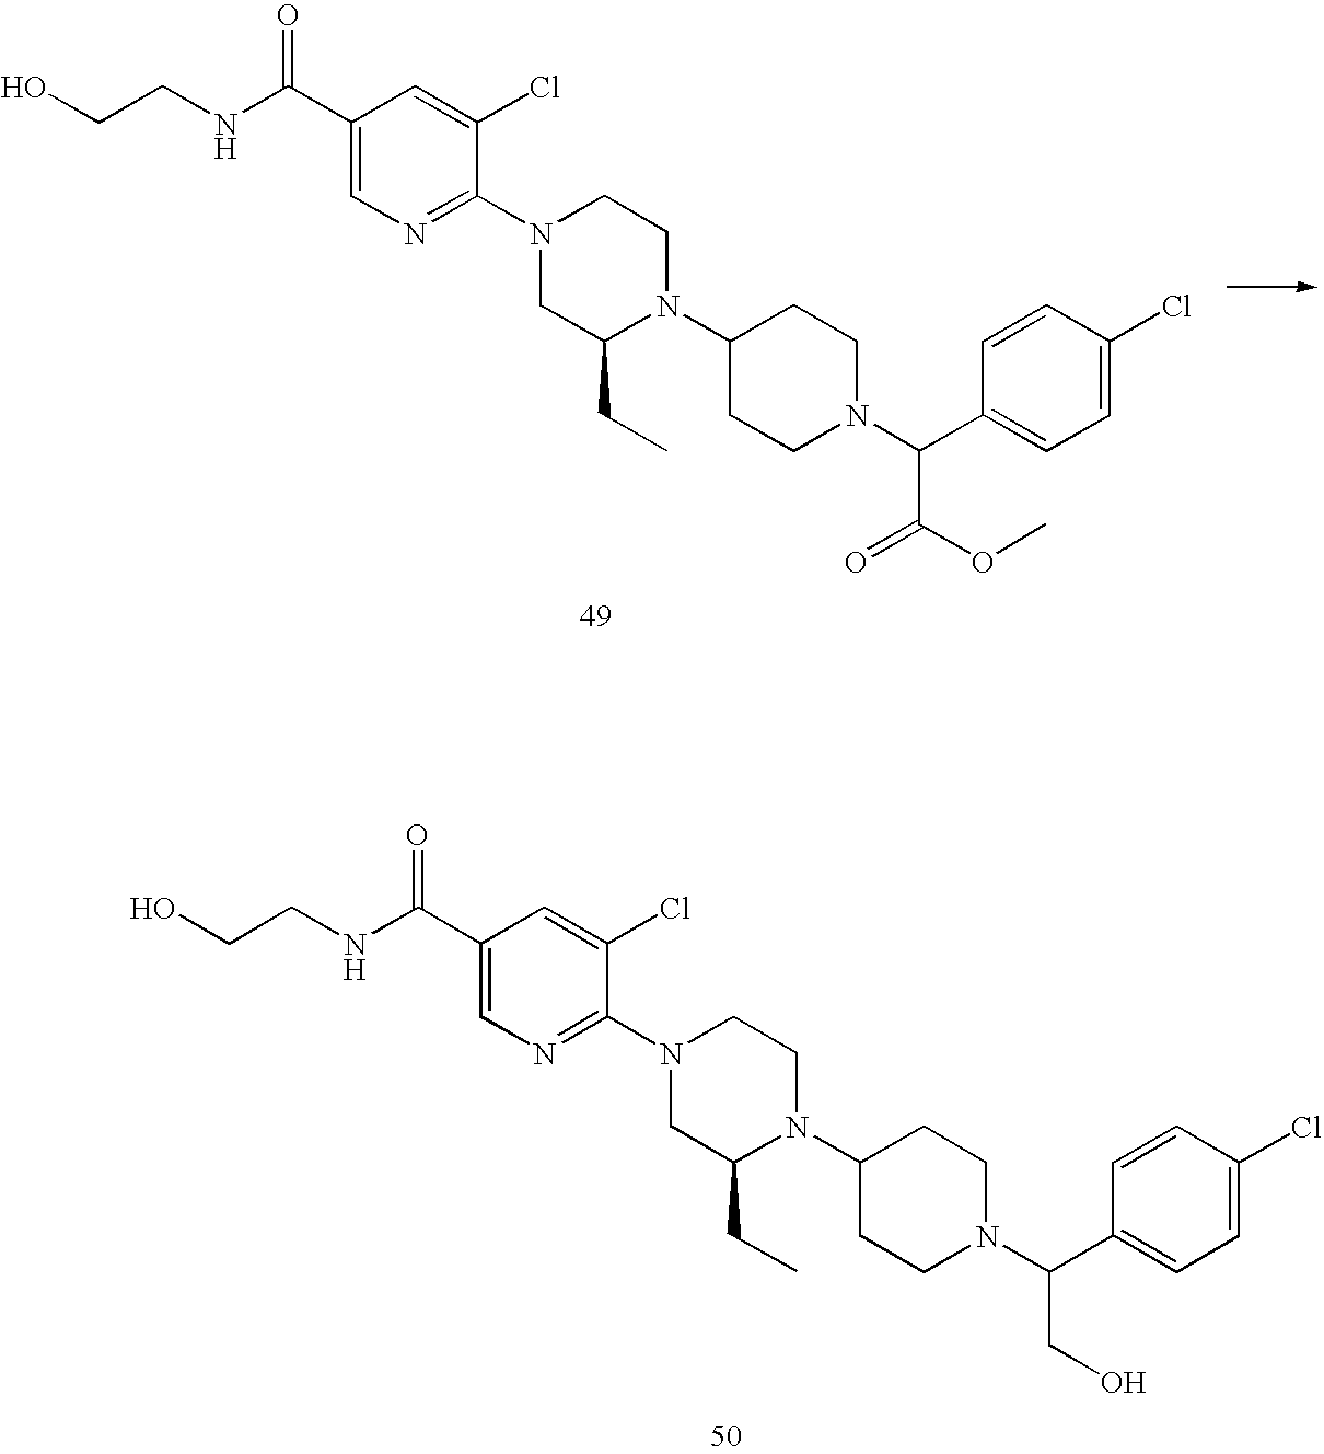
C1(C(NCCO)=O)=CN=C(N2CC(CC)N(C3CCN(C(C4=CC=C(Cl)C=C4)C(OC)=O)CC3)CC2)C(Cl)=C1.C1(C(NCCO)=O)=CN=C(N2CC(CC)N(C3CCN(C(C4=CC=C(Cl)C=C4)CO)CC3)CC2)C(Cl)=C1
